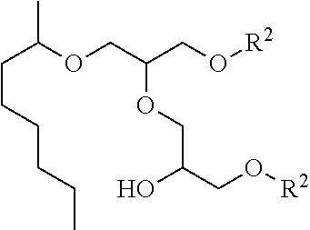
[R2]OCC(COC(CCCCCC)C)OCC(CO[R2])O
